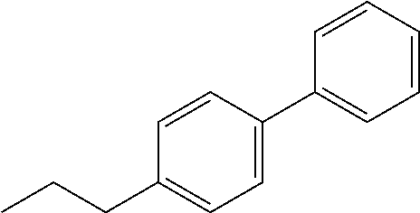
CCCC1=CC=C(C2=CC=CC=C2)C=C1
